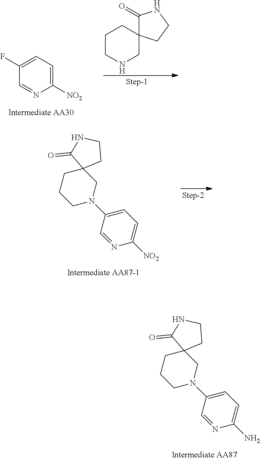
C1(F)=CC=C([NO2])N=C1.C1CNCC2(C1)C(=O)NCC2.C1CCN(C2=CC=C([NO2])N=C2)CC12CCNC2=O.C1CCN(C2=CC=C(N)N=C2)CC12CCNC2=O
